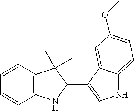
C1=CC2=C(C=C1)NC(C1=CNC3=CC=C(OC)C=C13)C2(C)C
